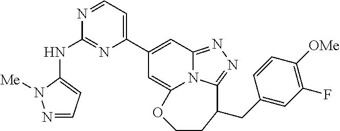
N1=CC=C(C2=CC3=NN=C4N3C(=C2)OCCC4CC2=CC(F)=C([OMe])C=C2)N=C1NC1=CC=NN1[Me]
